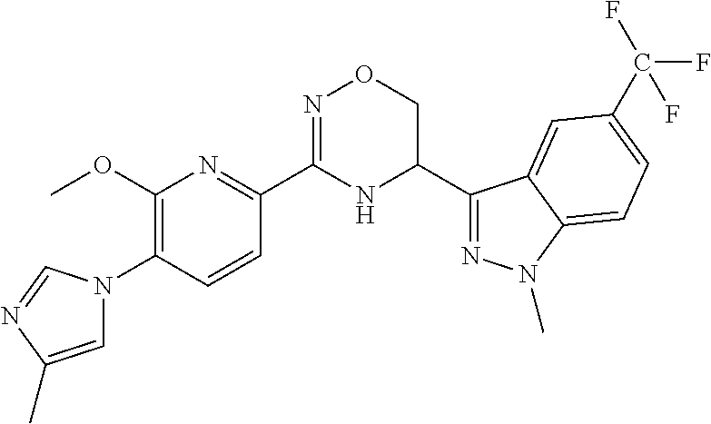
C1(OC)=C(N2C=C(C)N=C2)C=CC(C2=NOCC(C3=NN(C)C4=CC=C(C(F)(F)F)C=C34)N2)=N1
